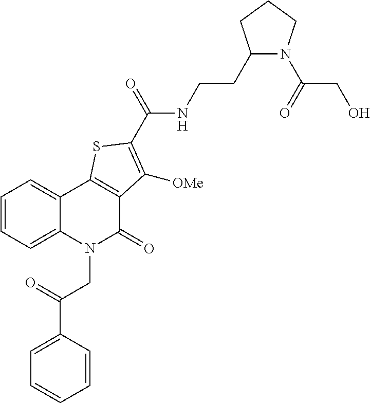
C1=CC=C2C(=C1)C1=C(C(=O)N2CC(=O)C2=CC=CC=C2)C([OMe])=C(C(NCCC2N(C(CO)=O)CCC2)=O)S1
